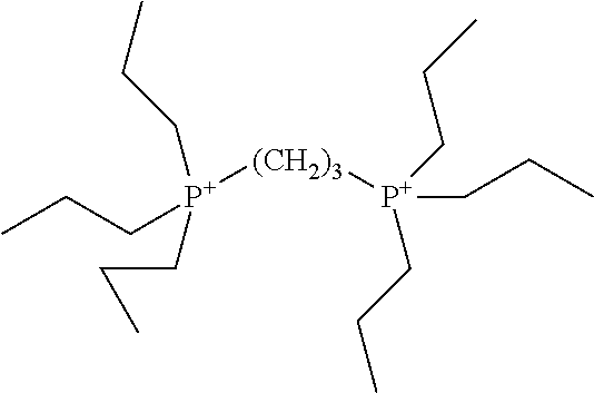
[(CH2)3]([P+](CCC)(CCC)CCC)[P+](CCC)(CCC)CCC
